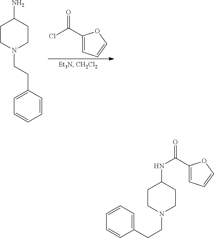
N1(CCC2=CC=CC=C2)CCC(NC(C2=CC=CO2)=O)CC1.N1(CCC2=CC=CC=C2)CCC(N)CC1.C1(C(Cl)=O)=CC=CO1
